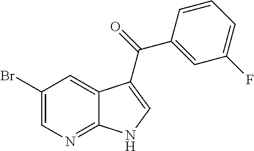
C12=NC=C(Br)C=C1C(C(=O)C1=CC(F)=CC=C1)=CN2
